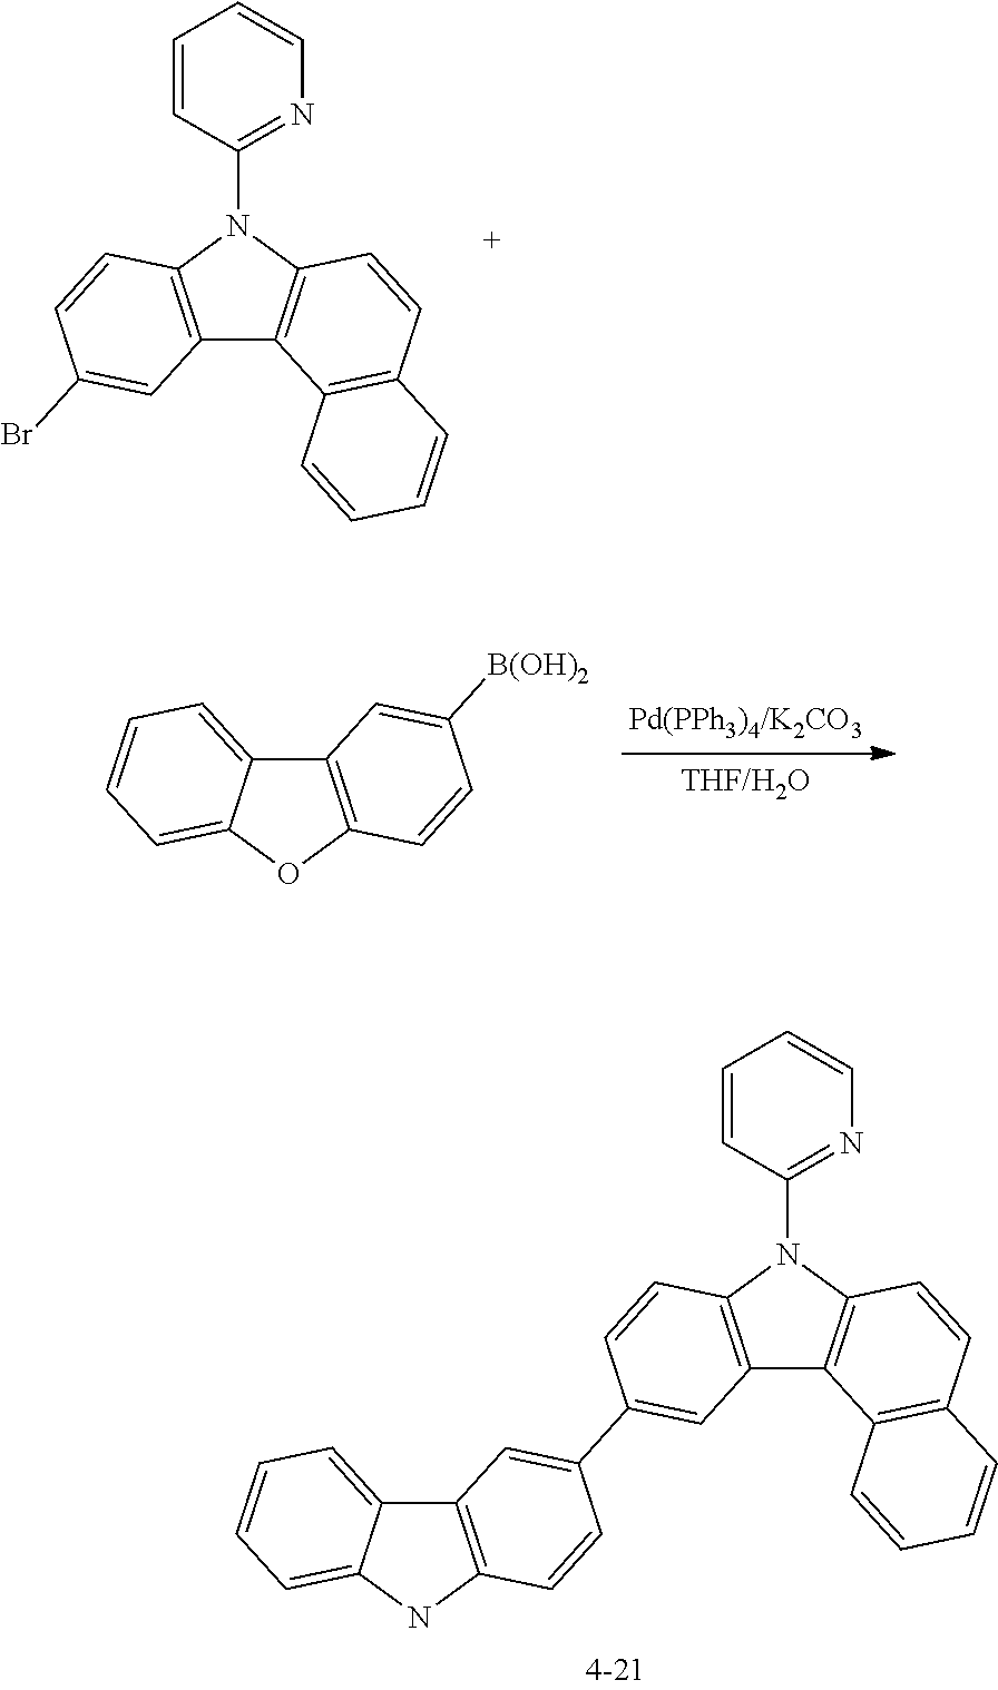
C12=C(N(C3=NC=CC=C3)C3=C1C1=C(C=C3)C=CC=C1)C=CC(Br)=C2.C12=CC=CC=C1OC1=C2C=C([B(OH)2])C=C1.C12=CC=CC=C1NC1=C2C=C(C2=CC3=C(N(C4=NC=CC=C4)C4=C3C3=C(C=C4)C=CC=C3)C=C2)C=C1
